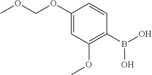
C1(OCOC)=CC(OC)=C(B(O)O)C=C1
